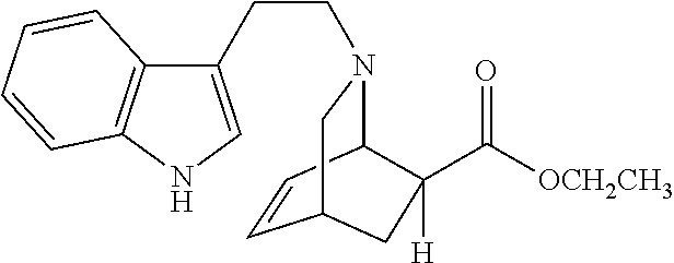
C12=C(NC=C1CCN1C3C=CC(C1)CC3(C([OCH2CH3])=O)[H])C=CC=C2
